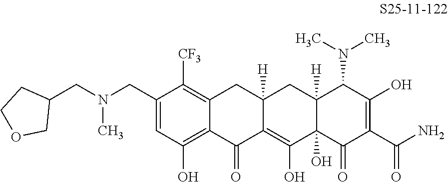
C1(CN(C)CC2CCOC2)=CC(O)=C2C(=C1[CF3])CC1([H])C(=C(O)C3(O)C([H])(C1)C(N(C)C)C(O)=C(C(N)=O)C3=O)C2=O
